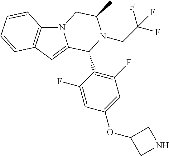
C12=C(C=C3N1CC(C)N(CC(F)(F)F)C3C1=C(F)C=C(OC3CNC3)C=C1F)C=CC=C2
